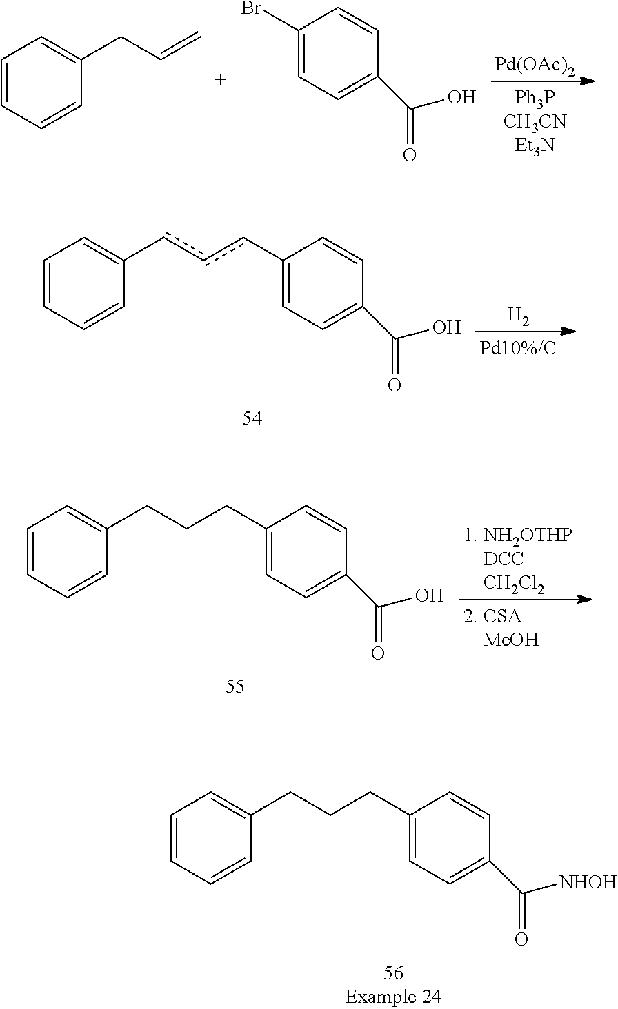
[Pd(OAc)2].C1=CC=CC(CC=C)=C1.C1(Br)=CC=C(C(O)=O)C=C1.C1=CC=CC(CCCC2=CC=C(C([NHOH])=O)C=C2)=C1.C1=CC=CC(cccC2=CC=C(C(O)=O)C=C2)=C1.[H2].C1=CC=CC(CCCC2=CC=C(C(O)=O)C=C2)=C1.[1. NH2OTHP    DCC    CH2Cl2]
